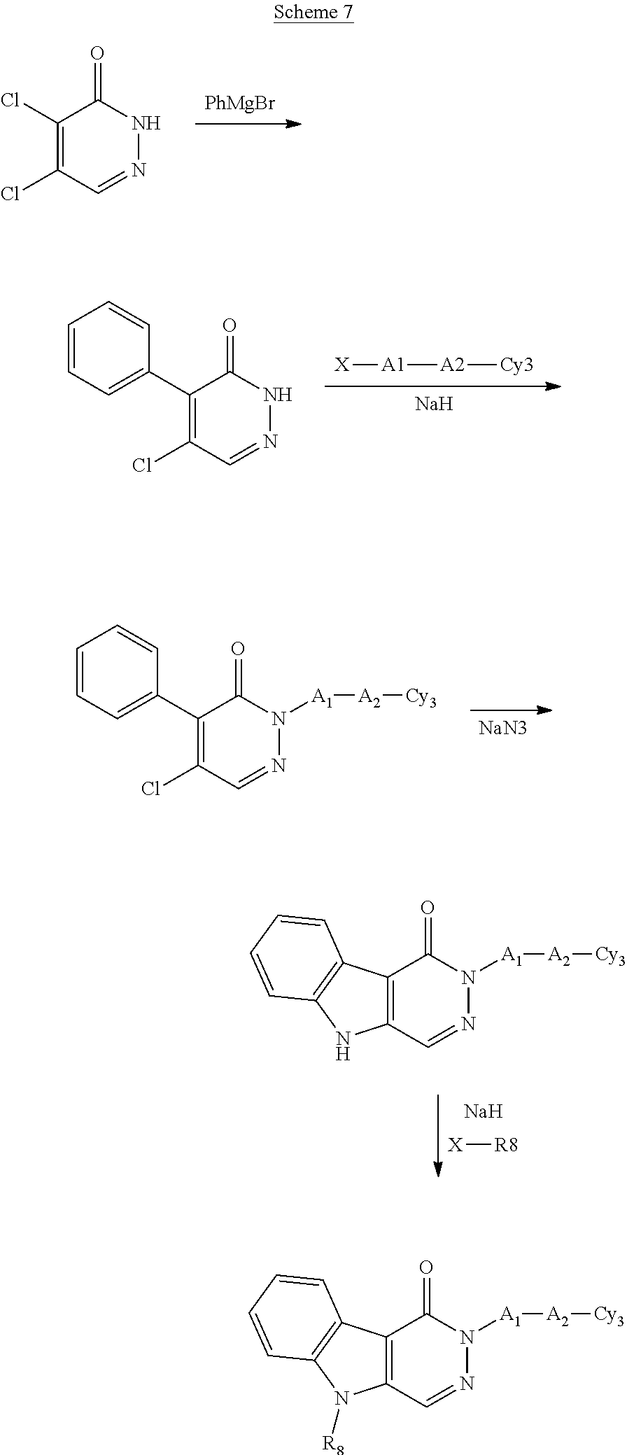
[Na].[X][R8].C12=C(C(=O)N([A1][A2][Cy3])N=C1)C1=C(N2)C=CC=C1.[PhMgBr].C1(Cl)=C(Cl)C(=O)NN=C1.[X][A1][A2][Cy3].[Na].C1(Cl)=C(C2=CC=CC=C2)C(=O)NN=C1.[NaN3].C1(Cl)=C(C2=CC=CC=C2)C(=O)N([A1][A2][Cy3])N=C1.C12=C(C(=O)N([A1][A2][Cy3])N=C1)C1=C(N2[R8])C=CC=C1
